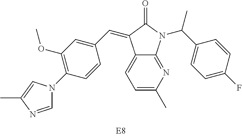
C1=NC(C)=CN1C1=C(OC)C=C(C=C2C3=CC=C(C)N=C3N(C(C3=CC=C(F)C=C3)C)C2=O)C=C1
